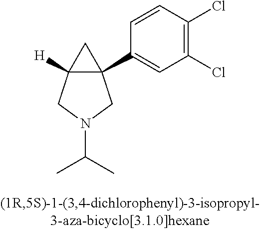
C12([H])C(C3=CC(Cl)=C(Cl)C=C3)(C1)CN(C(C)C)C2
